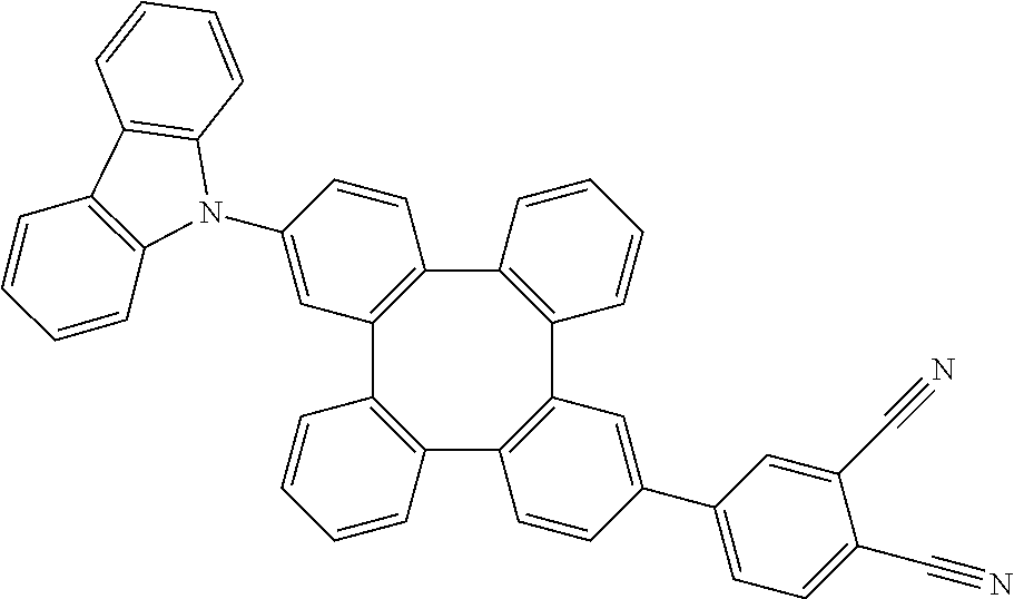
C12=C(C3=C(C4=C(C5=C1C=CC(C1=CC=C(C#N)C(C#N)=C1)=C5)C=CC=C4)C=CC(N1C4=C(C5=C1C=CC=C5)C=CC=C4)=C3)C=CC=C2
